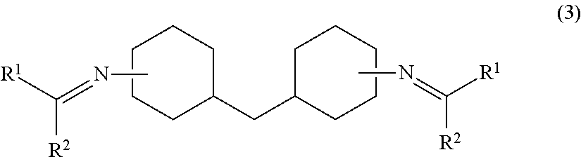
C1CCC(CC2CCCCC2)CC1.CN=C([R1])[R2].CN=C([R1])[R2]
